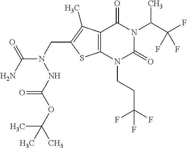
C12=C(N(CCC(F)(F)F)C(=O)N(C(C(F)(F)F)C)C1=O)SC(CN(C(N)=O)NC(OC(C)(C)C)=O)=C2C
